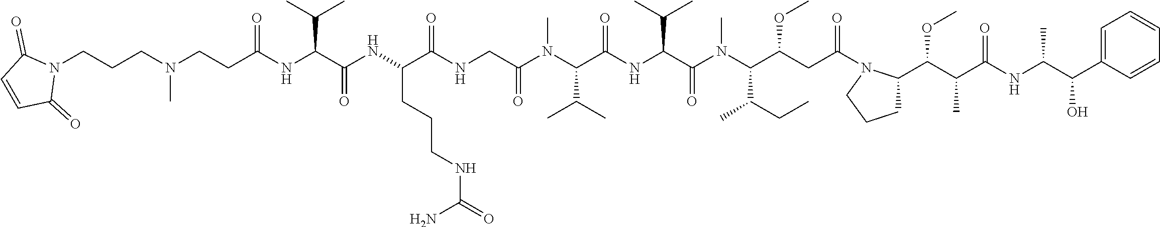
C(NC(C(NC(C(NCC(N(C(C(NC(C(N(C(C(CC(=O)N1C(C(C(C(NC(C(C2=CC=CC=C2)O)C)=O)C)OC)CCC1)OC)C(CC)C)C)=O)C(C)C)=O)C(C)C)C)=O)=O)CCCNC(=O)N)=O)C(C)C)(=O)CCN(CCCN1C(=O)C=CC1=O)C
